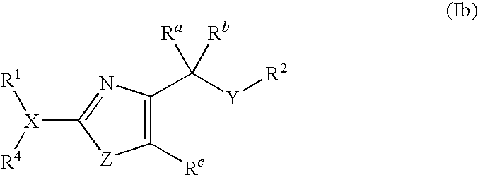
[R4][X]([R1])C1=NC(C([Y][R2])([Ra])[Rb])=C([Rc])[Z]1
